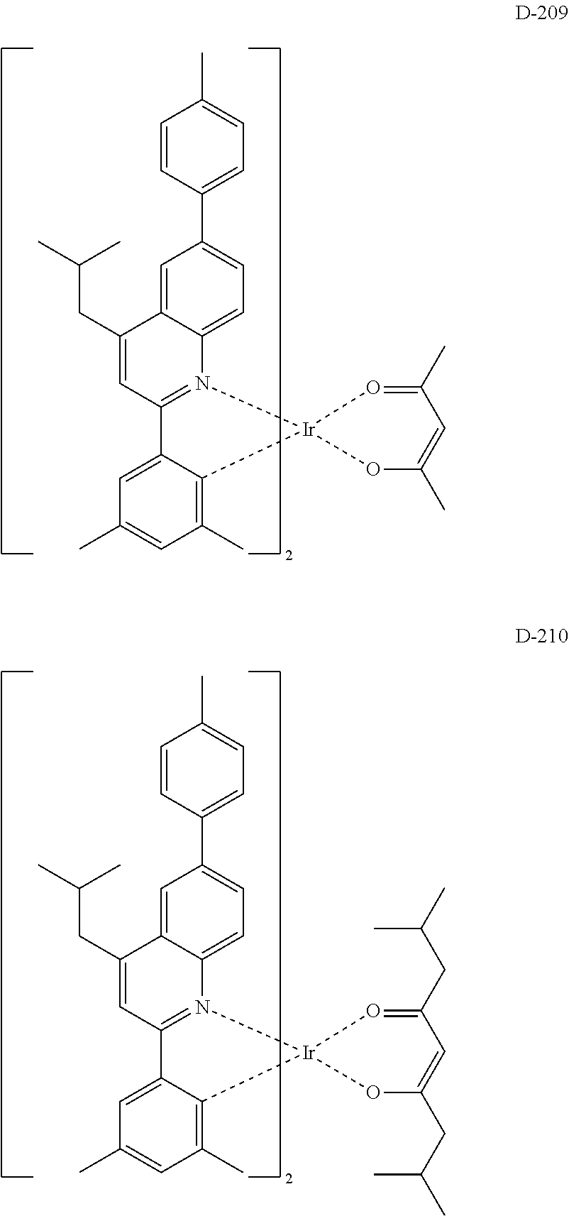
C12=CC(C3=CC=C(C)C=C3)=CC=C1N1=C(C=C2CC(C)C)C2=CC(C)=CC(C)=C2[Ir]12O=C(C)C=C(C)O2.C12=CC(C3=CC=C(C)C=C3)=CC=C1N1=C(C=C2CC(C)C)C2=CC(C)=CC(C)=C2[Ir]12O=C(CC(C)C)C=C(CC(C)C)O2
